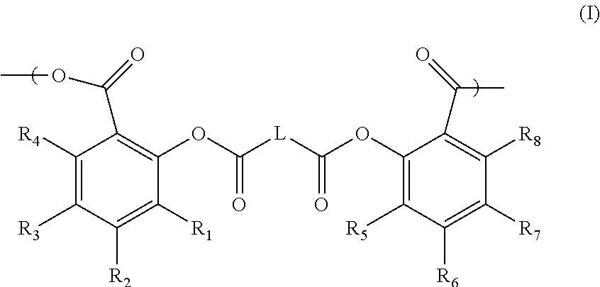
C1([R4])=C([R3])C([R2])=C([R1])C(OC([L]C(OC2=C([R5])C([R6])=C([R7])C([R8])=C2C(=O)C)=O)=O)=C1C(=O)OC
